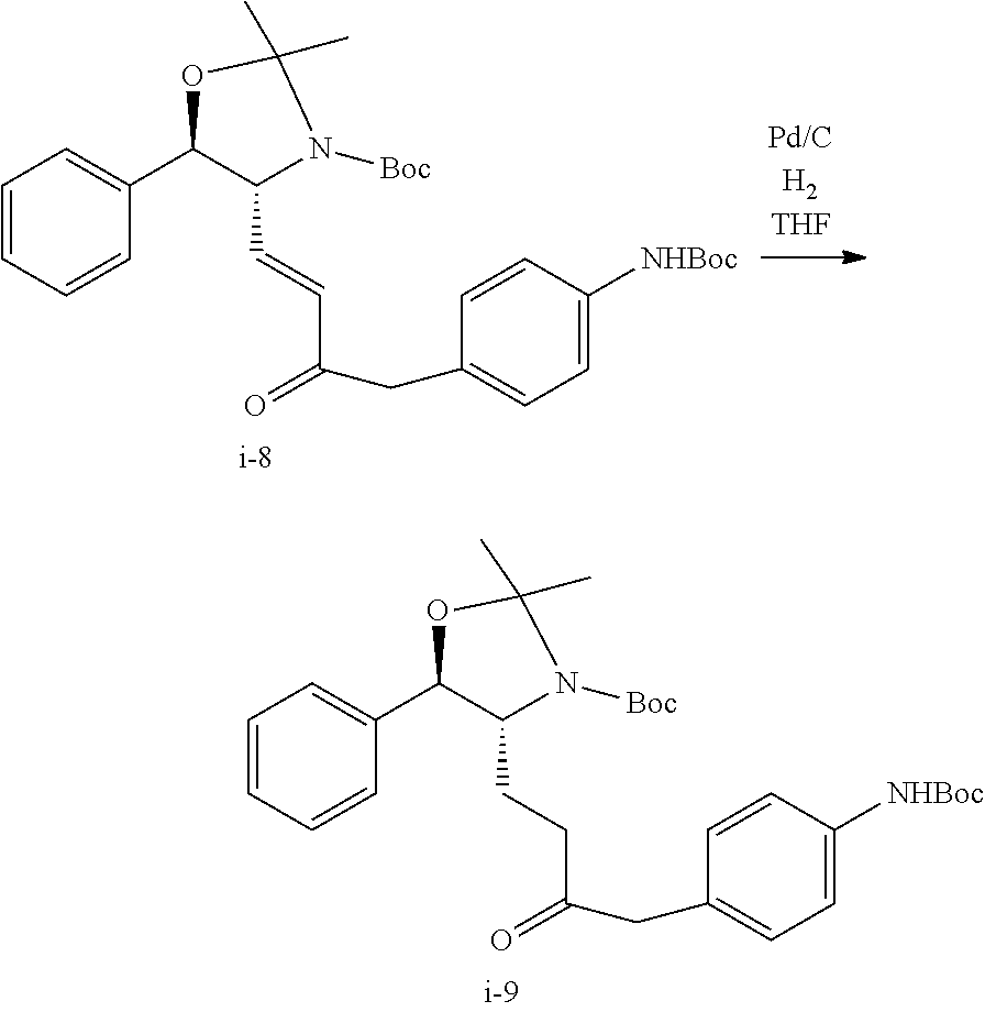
C1=CC=CC(C2C(CCC(CC3=CC=C([NHBoc])C=C3)=O)N([Boc])C(C)(C)O2)=C1.C1=CC=CC(C2C(C=CC(CC3=CC=C([NHBoc])C=C3)=O)N([Boc])C(C)(C)O2)=C1
